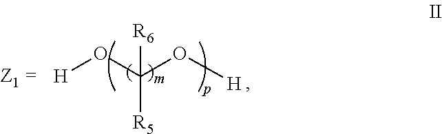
[H]OC(O[H])([R5])[R6]
